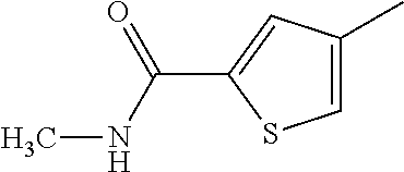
C1=C(C)C=C(C(=O)NC)S1
